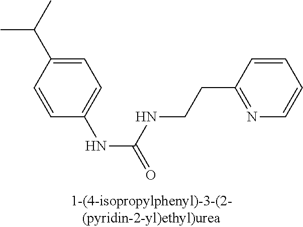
C1=C(C(C)C)C=CC(NC(=O)NCCC2=NC=CC=C2)=C1
